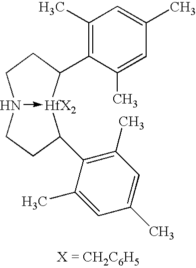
C1(C)=C(C2[HfX2]3-N(CC2)CCC3C2=C(C)C=C(C)C=C2C)C(C)=CC(C)=C1
